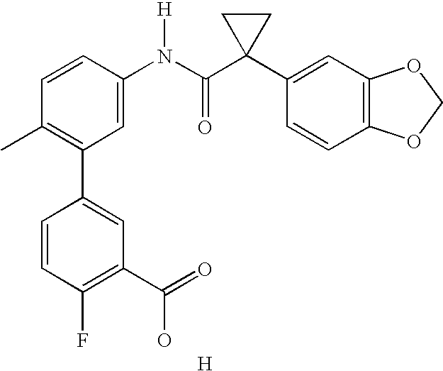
C1=CC(N(C(C2(C3=CC4=C(C=C3)OCO4)CC2)=O)[H])=CC(C2=CC(C(=O)O)=C(F)C=C2)=C1C.[H]
